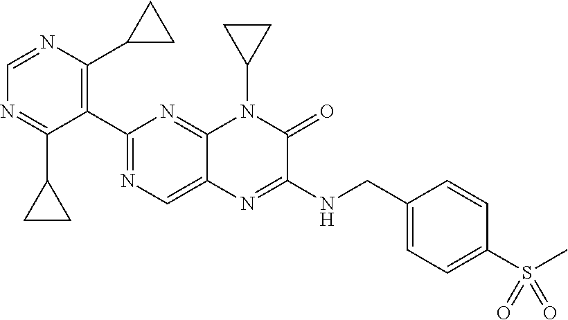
C1(C2=NC=C3C(=N2)N(C2CC2)C(=O)C(NCC2=CC=C(S(C)(=O)=O)C=C2)=N3)=C(C2CC2)N=CN=C1C1CC1
